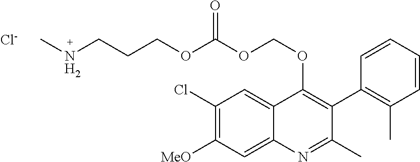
C1(Cl)=C([MeO])C=C2C(=C1)C(OCOC(OCCCNC)=O)=C(C1=C(C)C=CC=C1)C(C)=N2.[Cl-]
